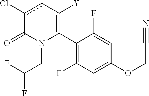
C1(C2=C([Y])cc(Cl)C(=O)N2CC(F)F)=C(F)C=C(OCC#N)C=C1F
